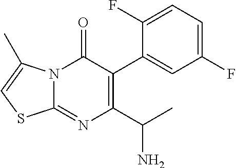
C1(C(C)N)=C(C2=CC(F)=CC=C2F)C(=O)N2C(=N1)SC=C2C
